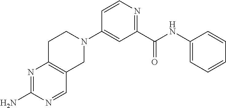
C1(N)=NC2=C(C=N1)CN(C1=CC(C(NC3=CC=CC=C3)=O)=NC=C1)CC2
